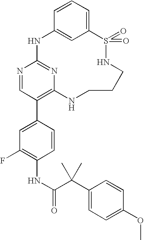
C12=CC=CC(=C1)NC1=NC(=C(C3=CC(F)=C(NC(=O)C(C4=CC=C(OC)C=C4)(C)C)C=C3)C=N1)NCCCNS2(=O)=O
